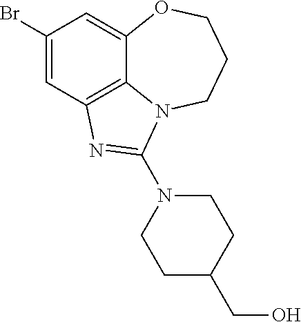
C1(Br)=CC2=C3C(=C1)OCCCN3C(N1CCC(CO)CC1)=N2
